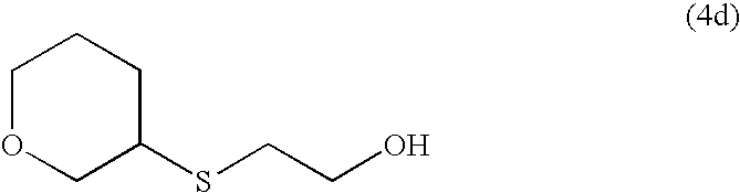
C1OCC(SCCO)CC1
